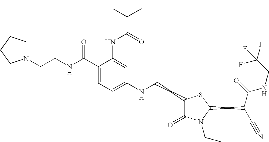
C1(NCCC2C(=O)N(CC)C(CC(C#N)C(=O)NCC(F)(F)F)S2)=CC=C(C(NCCN2CCCC2)=O)C(NC(C(C)(C)C)=O)=C1
